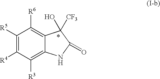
C1([R5])=C([R4])C([R3])=C2C(=C1[R6])C([CF3])(O)C(=O)N2
